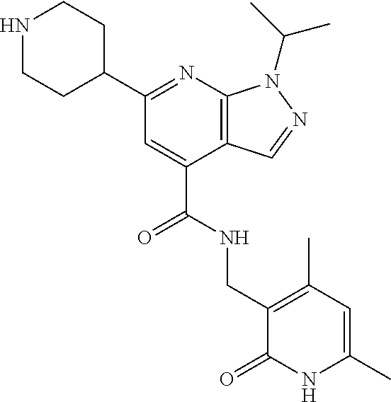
C1(C2=NC3=C(C(C(NCC4=C(C)C=C(C)NC4=O)=O)=C2)C=NN3C(C)C)CCNCC1
